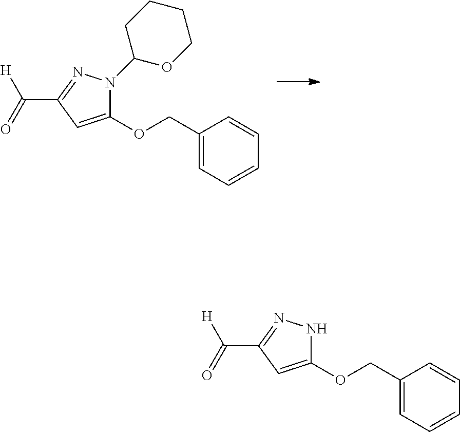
C1(C(=O)[H])=NN(C2OCCCC2)C(OCC2=CC=CC=C2)=C1.C1(C(=O)[H])=NNC(OCC2=CC=CC=C2)=C1
